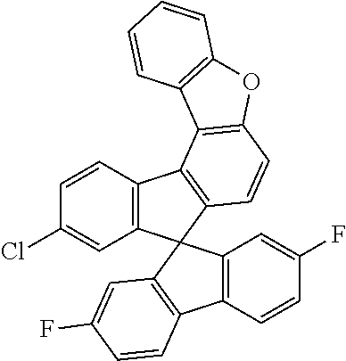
C12=C(C=CC(Cl)=C1)C1=C(C23C2=C(C4=C3C=C(F)C=C4)C=CC(F)=C2)C=CC2=C1C1=C(O2)C=CC=C1
